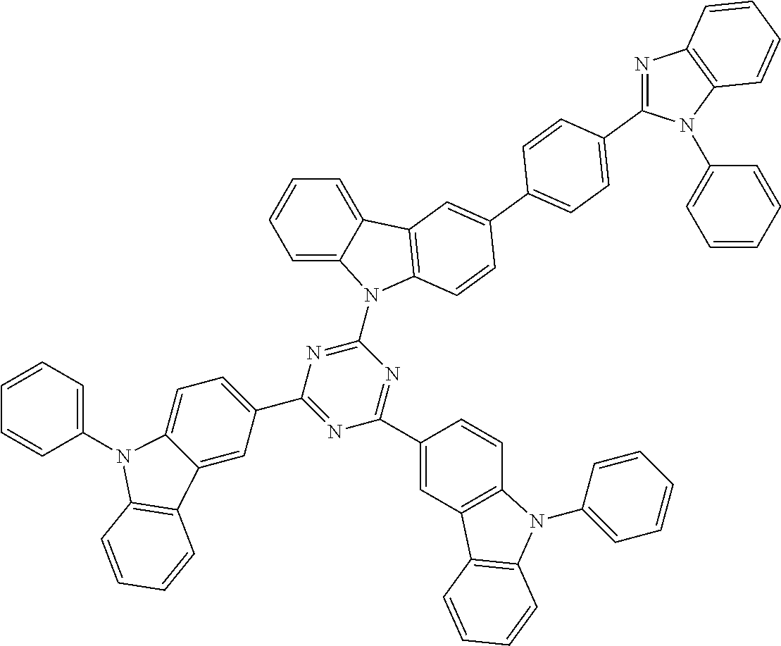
C1=C2C(=CC=C1)C1=C(N2C2=NC(C3=CC=C4C(=C3)C3=C(N4C4=CC=CC=C4)C=CC=C3)=NC(C3=CC4=C(C=C3)N(C3=CC=CC=C3)C3=C4C=CC=C3)=N2)C=CC(C2=CC=C(C3=NC4=C(N3C3=CC=CC=C3)C=CC=C4)C=C2)=C1
